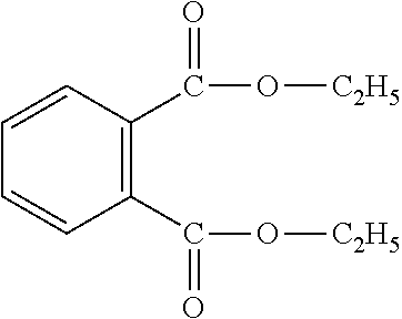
C1=CC(C(O[C2H5])=O)=C(C(O[C2H5])=O)C=C1
